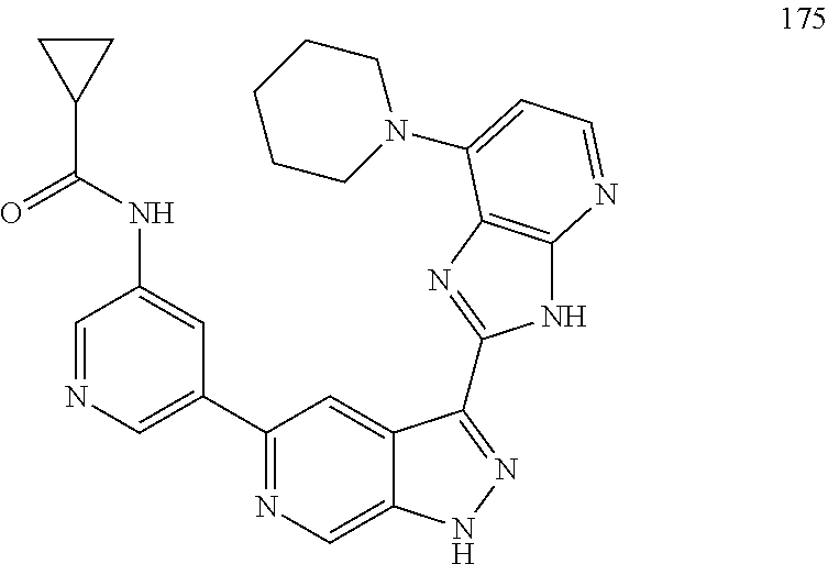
C1(C2=CN=CC(NC(C3CC3)=O)=C2)=NC=C2C(=C1)C(C1=NC3=C(N1)N=CC=C3N1CCCCC1)=NN2
